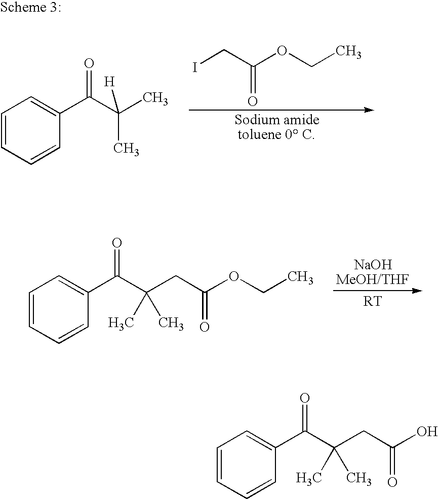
C1=CC=CC(C(C(CC(OCC)=O)(C)C)=O)=C1.ICC(OCC)=O.C1=CC=CC(C(C(C)(C)[H])=O)=C1.C1=CC=CC(C(C(CC(O)=O)(C)C)=O)=C1
